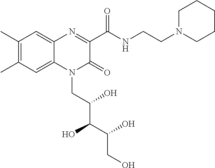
C1(C)=C(C)C=C2C(=C1)N=C(C(NCCN1CCCCC1)=O)C(=O)N2CC(C(C(CO)O)O)O
